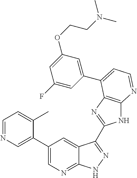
C1(C2=CN=CC=C2C)=CN=C2C(=C1)C(C1=NC3=C(N1)N=CC=C3C1=CC(OCCN(C)C)=CC(F)=C1)=NN2
